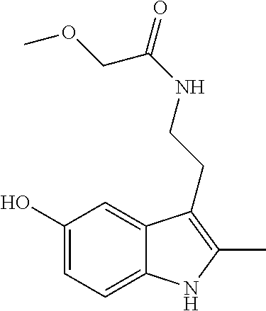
C1(O)=CC=C2C(=C1)C(CCNC(=O)COC)=C(C)N2
